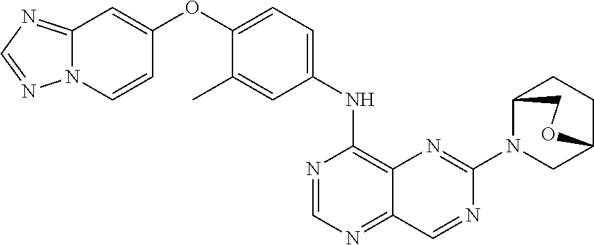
C1=NC(NC2=CC=C(OC3=CC4=NC=NN4C=C3)C(C)=C2)=C2N=C(N3CC4CCC3CO4)N=CC2=N1
